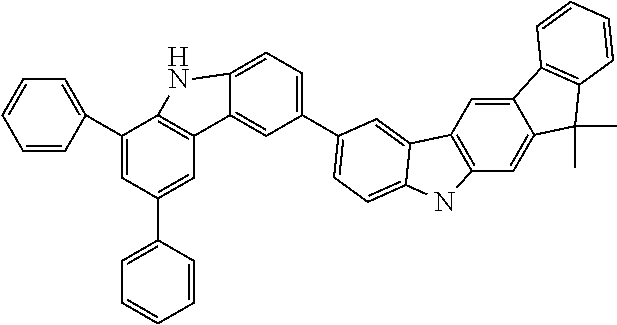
C1(C2=CC=CC=C2)=CC(C2=CC=CC=C2)=CC2=C1NC1=CC=C(C3=CC=C4C(=C3)C3=C(C=C5C(=C3)C3=C(C5(C)C)C=CC=C3)N4)C=C21
